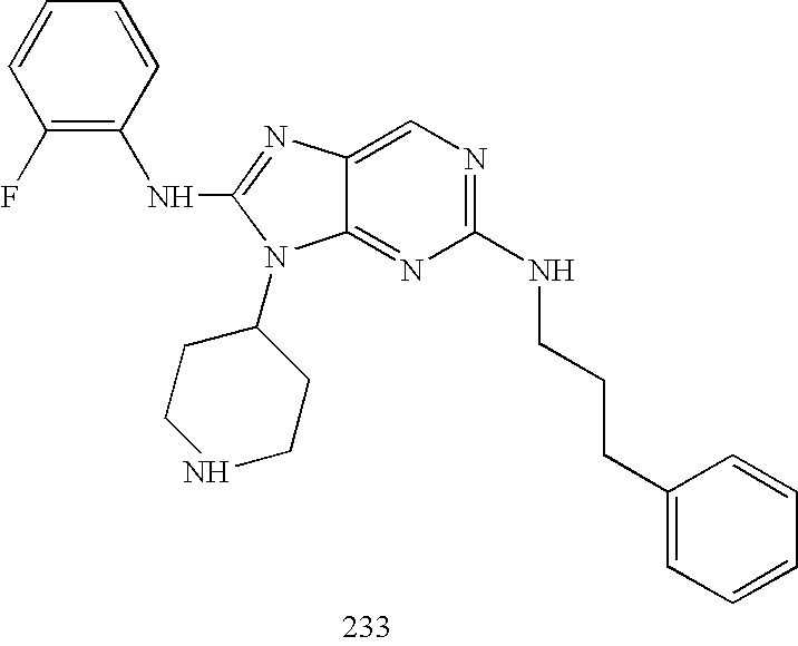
N(C1=NC2=CN=C(NCCCC3=CC=CC=C3)N=C2N1C1CCNCC1)C1=C(F)C=CC=C1
